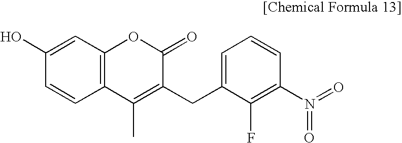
C12=C(C=C(O)C=C1)OC(=O)C(CC1=CC=CC(N(=O)=O)=C1F)=C2C
